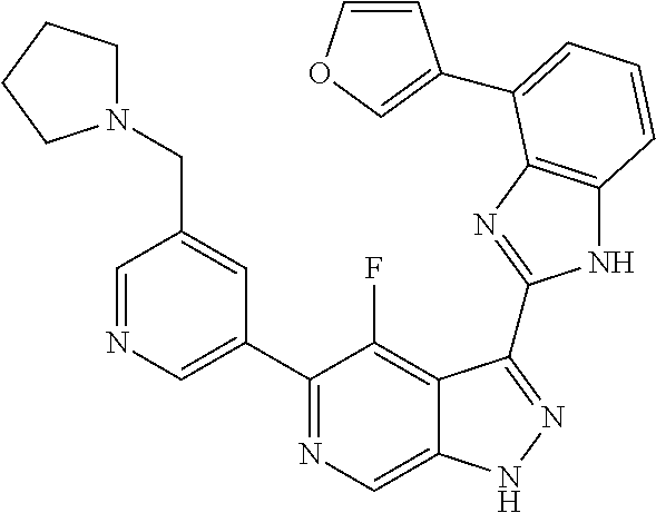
C1=NC=C(C2=NC=C3C(=C2F)C(C2=NC4=C(N2)C=CC=C4C2=COC=C2)=NN3)C=C1CN1CCCC1
